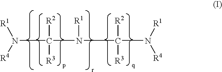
N(C([R2])([R3])N([R1])C([R2])([R3])N([R4])[R1])([R4])[R1]
